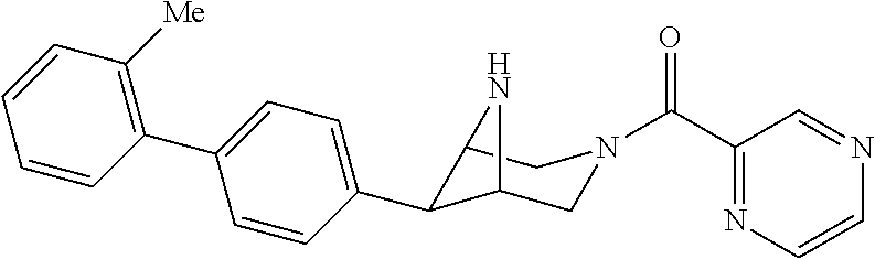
C12C(C3=CC=C(C4=C([Me])C=CC=C4)C=C3)C(CN(C(C3=NC=CN=C3)=O)C1)N2
